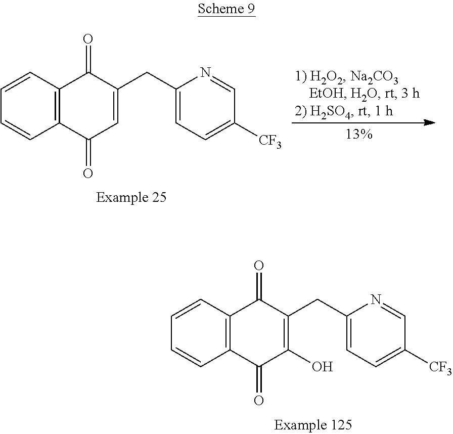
C1([CF3])=CC=C(CC2=CC(=O)C3=C(C=CC=C3)C2=O)N=C1.C1([CF3])=CC=C(CC2=C(O)C(=O)C3=C(C=CC=C3)C2=O)N=C1
